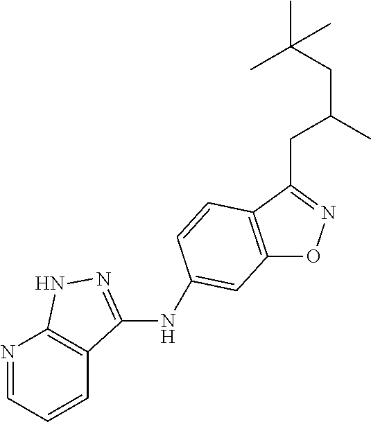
C12=C(C(CC(CC(C)(C)C)C)=NO1)C=CC(NC1=NNC3=C1C=CC=N3)=C2
